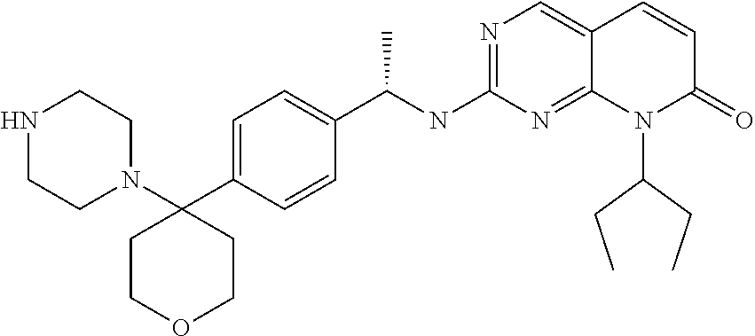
C1(C2(N3CCNCC3)CCOCC2)=CC=C(C(NC2=NC=C3C(=N2)N(C(CC)CC)C(=O)C=C3)C)C=C1
